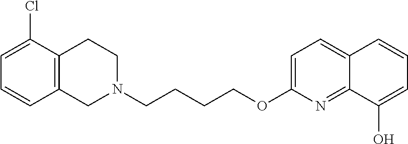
C12=C(CCN(CCCCOC3=CC=C4C(=N3)C(O)=CC=C4)C1)C(Cl)=CC=C2
